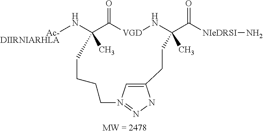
[Ac-DIIRNIARHLA]NC1(C)C(=O)[VGD]NC(C([NIeDRSI]N)=O)(C)CCC2=CN(=NN2)CCCC1
